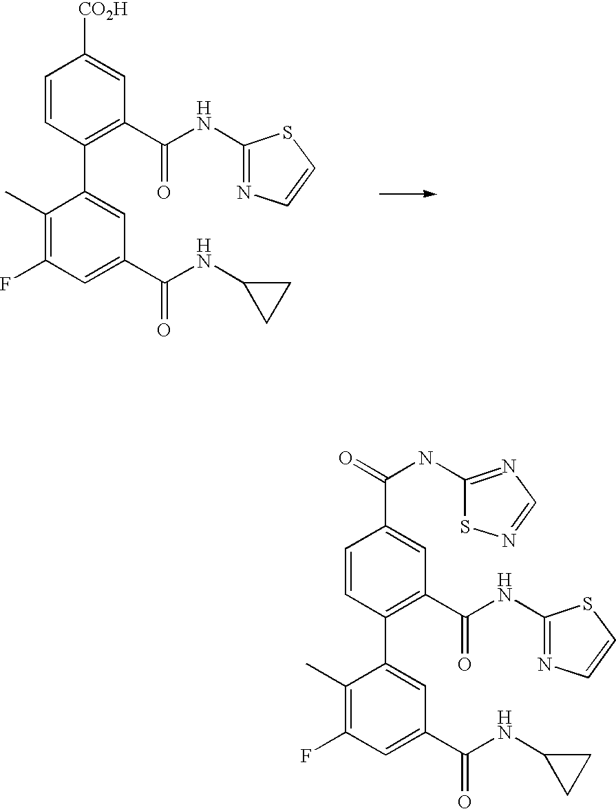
C1(C)=C(F)C=C(C(=O)NC2CC2)C=C1C1=C(C(NC2=NC=CS2)=O)C=C([CO2H])C=C1.C1(C)=C(F)C=C(C(=O)NC2CC2)C=C1C1=C(C(NC2=NC=CS2)=O)C=C(C(=O)NC2=NC=NS2)C=C1
